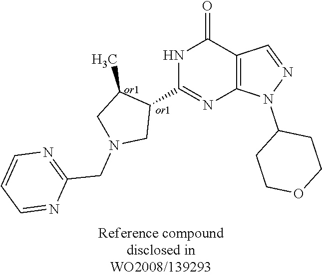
N1C(C2C(C)CN(CC3=NC=CC=N3)C2)=NC2=C(C1=O)C=NN2C1CCOCC1
